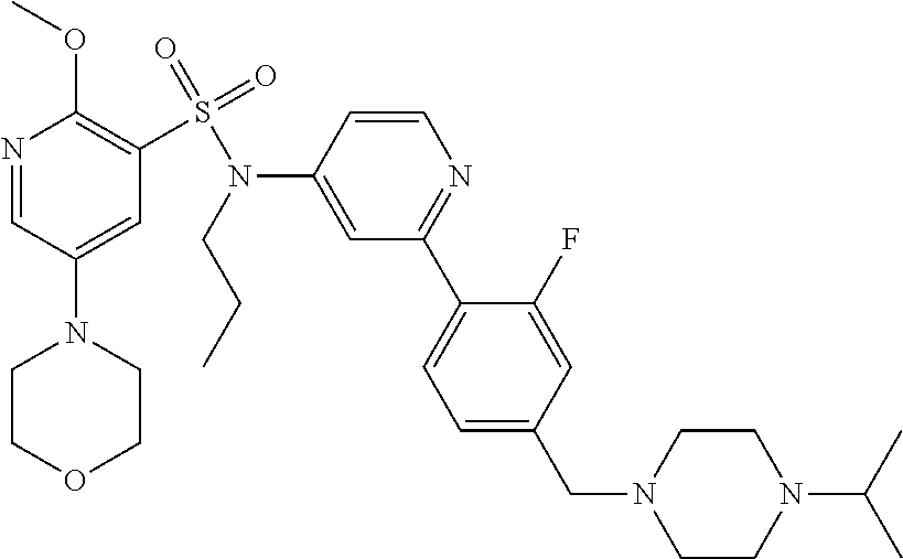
N1=CC(N2CCOCC2)=CC(S(N(C2=CC(C3=CC=C(CN4CCN(C(C)C)CC4)C=C3F)=NC=C2)CCC)(=O)=O)=C1OC
